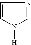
C1=CN([H])C=N1
